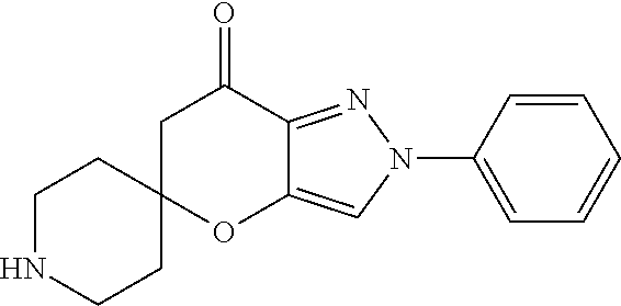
C1NCCC2(C1)OC1=CN(C3=CC=CC=C3)N=C1C(=O)C2
